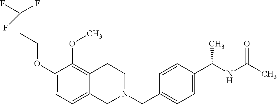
C1(OCCC(F)(F)F)=CC=C2C(=C1OC)CCN(CC1=CC=C(C(NC(C)=O)C)C=C1)C2
